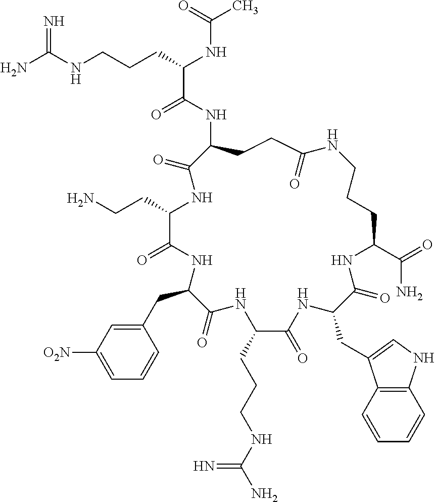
NC(NCCCC(NC(C)=O)C(=O)NC1CCC(=O)NCCCC(C(=O)N)NC(=O)C(CC2=CNC3=C2C=CC=C3)NC(=O)C(CCCNC(N)=N)NC(=O)C(CC2=CC([O2N])=CC=C2)NC(=O)C(CCN)NC1=O)=N
